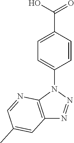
C1=CC(C(O)=O)=CC=C1N1C2=C(N=N1)C=C(C)C=N2
